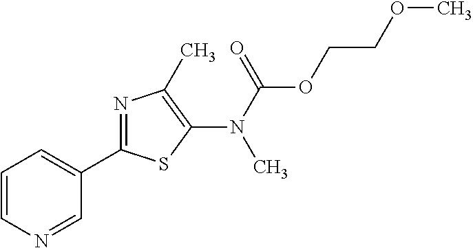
C1(C2=NC(C)=C(N(C(=O)OCCOC)C)S2)=CC=CN=C1
